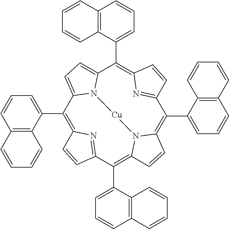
C1(C2=CC=CC3=C2C=CC=C3)=C2N=C(C(C3=CC=CC4=C3C=CC=C4)=C3N4C(=C(C5=CC=CC6=C5C=CC=C6)C5=NC(=C(C6=CC=CC7=C6C=CC=C7)C6=CC=C1N6[Cu]4)C=C5)C=C3)C=C2
